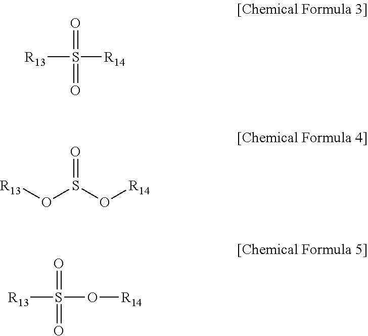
[R13]S([R14])(=O)=O.[R13]OS(O[R14])=O.[R13]S(O[R14])(=O)=O
